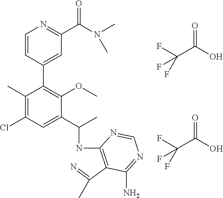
C(C(O)=O)(F)(F)F.C(C(O)=O)(F)(F)F.C1=CC(C2=C(OC)C(C(C)NC3=C(C(=N)C)C(N)=NC=N3)=CC(Cl)=C2C)=CC(C(N(C)C)=O)=N1
